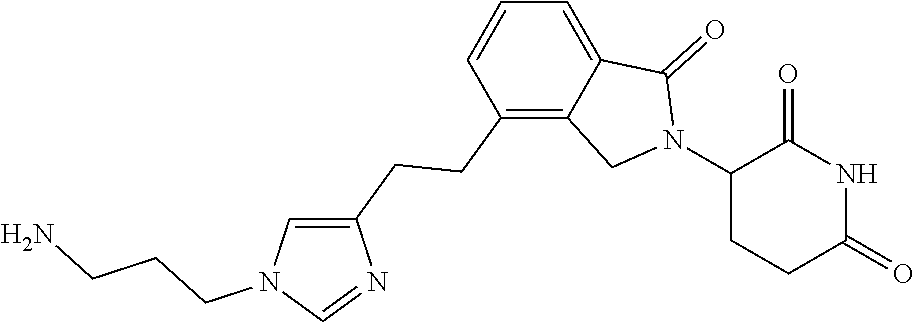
C1(N2C(=O)C3=CC=CC(CCC4=CN(CCCN)C=N4)=C3C2)CCC(=O)NC1=O
